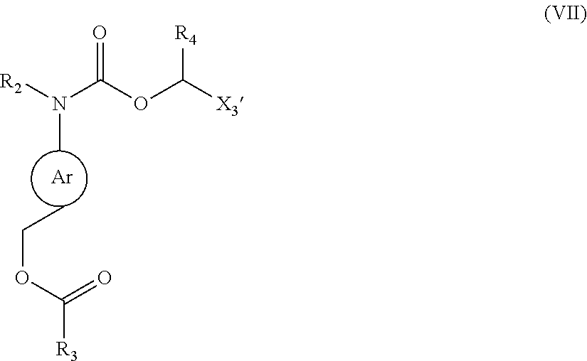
[Ar].[R2]N(C(OC([X3])[R4])=O)C.CCOC(=O)[R3]
